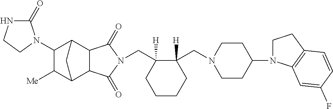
C(C1([H])C(CN2CCC(N3CCC4=C3C=C(F)C=C4)CC2)([H])CCCC1)N1C(=O)C2C3C([Me])C(N4C(=O)NCC4)C(C2C1=O)C3
